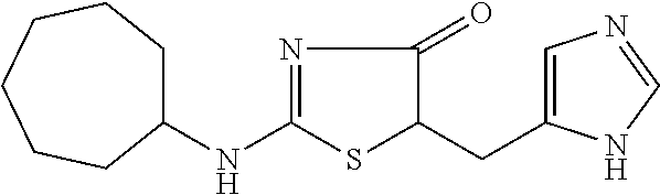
N1=C(NC2CCCCCC2)SC(CC2=CN=CN2)C1=O
